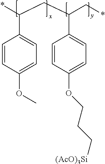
*C(CC(C*)C1=CC=C(OCCC[(AcO)3Si])C=C1)C1=CC=C(OC)C=C1
